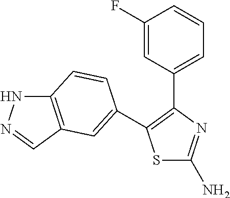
S1C(N)=NC(C2=CC=CC(F)=C2)=C1C1=CC2=C(NN=C2)C=C1
